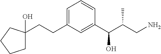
C1(CCC2=CC=CC(C(C(CN)C)O)=C2)(O)CCCC1
